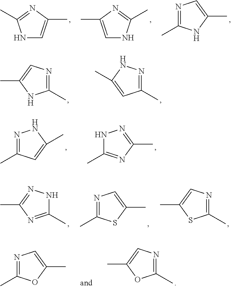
N1C=C(C)N=C1C.N1C=C(C)N=C1C.N1=C(C)NC(C)=C1.C1(C)=NNC(C)=C1.C1(C)=NC=C(C)N1.N1=C(C)C=C(C)N1.N1C(C)=NC(C)=N1.C1(C)=NC(C)=NN1.N1=C(C)SC(C)=C1.C1(C)=NC=C(C)S1.N1=C(C)OC(C)=C1.C1(C)=NC=C(C)O1
